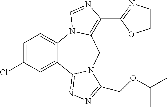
C1=C(Cl)C=C2C(=C1)N1C(=C(C3=NCCO3)N=C1)CN1C2=NN=C1COC(C)C
